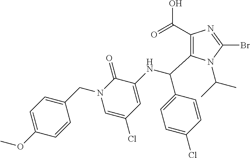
C1(C(=O)O)=C(C(NC2=CC(Cl)=CN(CC3=CC=C(OC)C=C3)C2=O)C2=CC=C(Cl)C=C2)N(C(C)C)C(Br)=N1
